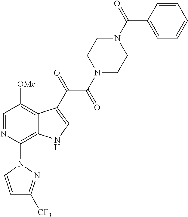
C1=NC(N2C=CC([CF3])=N2)=C2C(=C1[OMe])C(C(=O)C(=O)N1CCN(C(=O)C3=CC=CC=C3)CC1)=CN2
